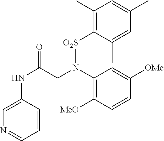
C1=CC(NC(=O)CN(C2=C([MeO])C=CC([OMe])=C2)[O2S]C2=C(C)C=C(C)C=C2C)=CN=C1
